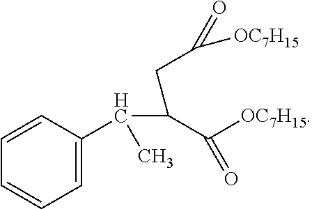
C1=C(C(C(C([OC7H15])=O)CC([OC7H15])=O)C)C=CC=C1
